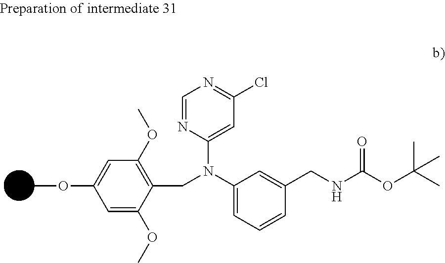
C1=C(OC)C(CN(C2=CC=CC(CNC(OC(C)(C)C)=O)=C2)C2=CC(Cl)=NC=N2)=C(OC)C=C1OC
